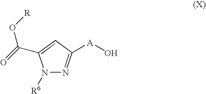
N1([R6])N=C([A]O)C=C1C(O[R])=O
